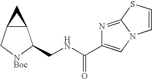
C12C(C[NBoc]C1CNC(C1=CN3C(=N1)SC=C3)=O)C2
